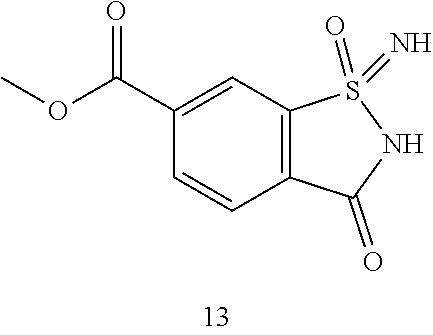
COC(C1=CC2=C(C=C1)C(=O)NS2(=O)=N)=O
